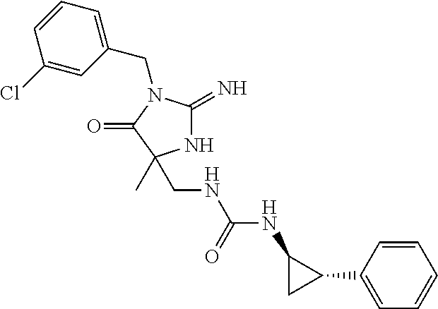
N1C(=N)N(CC2=CC=CC(Cl)=C2)C(=O)C1(C)CNC(NC1CC1C1=CC=CC=C1)=O
